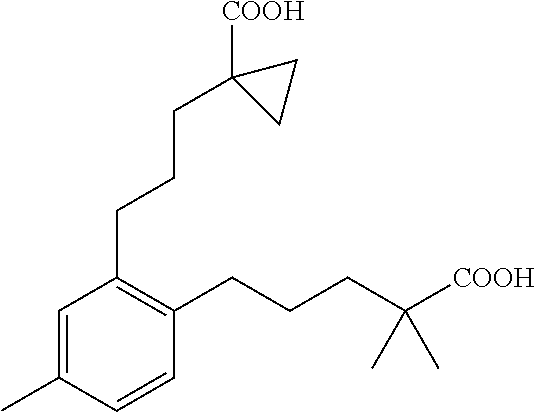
C1(C)=CC(CCCC2([COOH])CC2)=C(CCCC(C)(C)[COOH])C=C1
